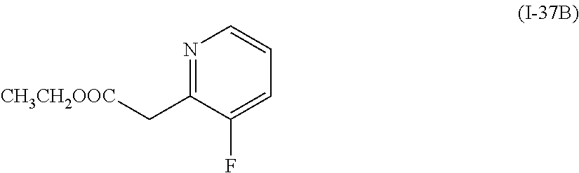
N1=C(C[CH3CH2OOC])C(F)=CC=C1
